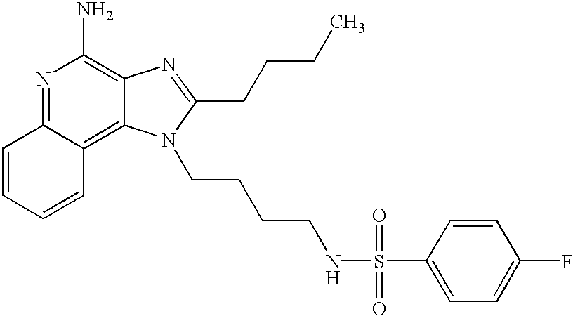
N1=C2C(=C3C(=C1N)N=C(CCCC)N3CCCCNS(C1=CC=C(F)C=C1)(=O)=O)C=CC=C2
